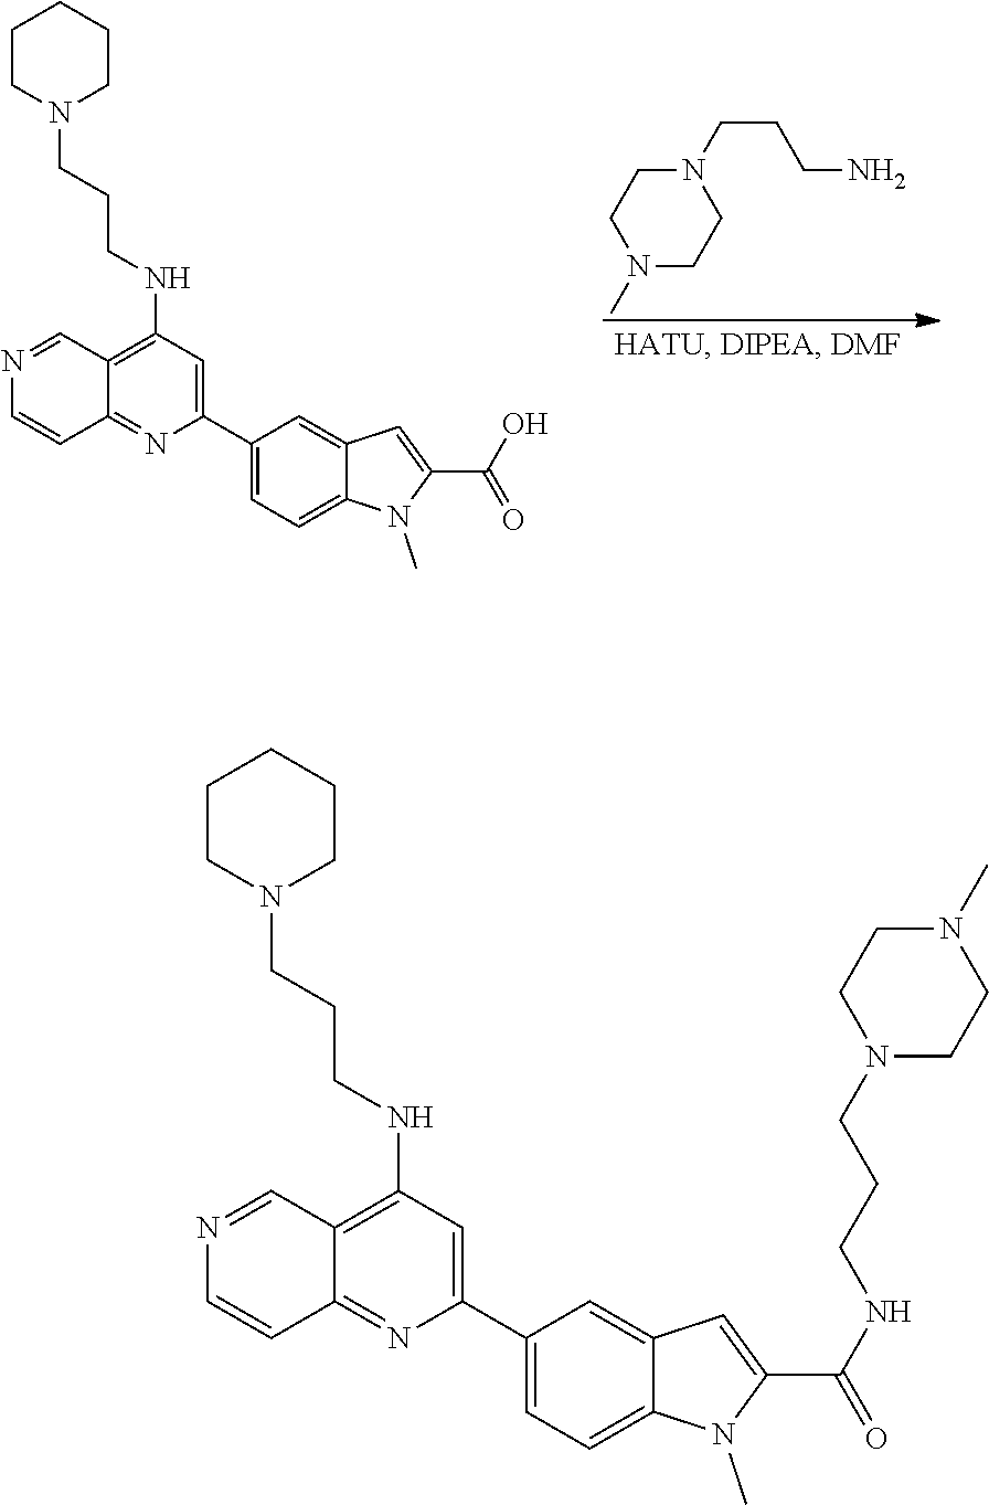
N1(C)CCN(CCCN)CC1.C1CN(CCCNC2=C3C(=NC(C4=CC=C5C(=C4)C=C(C(O)=O)N5C)=C2)C=CN=C3)CCC1.C1CN(CCCNC2=C3C(=NC(C4=CC=C5C(=C4)C=C(C(NCCCN4CCN(C)CC4)=O)N5C)=C2)C=CN=C3)CCC1
